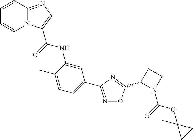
C1=CC2=NC=C(C(=O)NC3=CC(C4=NOC(C5N(C(=O)OC6(C)CC6)CC5)=N4)=CC=C3C)N2C=C1
